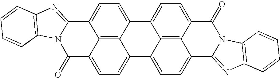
C12=CC=C3C4=C1C(=CC=C4C1=CC=C4C5=C1C3=CC=C5C1=NC3=C(N1C4=O)C=CC=C3)C1=NC3=C(N1C2=O)C=CC=C3
